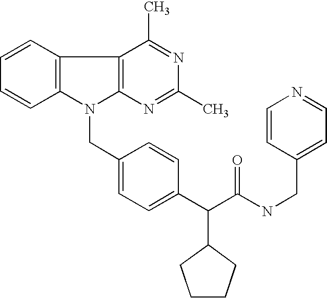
N1(CC2=CC=C(C(C(NCC3=CC=NC=C3)=O)C3CCCC3)C=C2)C2=C(C3=C1C=CC=C3)C(C)=NC(C)=N2
